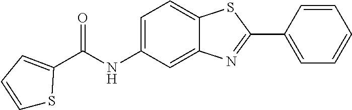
C1=C2C(=CC(NC(=O)C3=CC=CS3)=C1)N=C(C1=CC=CC=C1)S2
